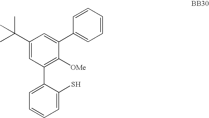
C1(C(C)(C)C)=CC(C2=CC=CC=C2S)=C([OMe])C(C2=CC=CC=C2)=C1
